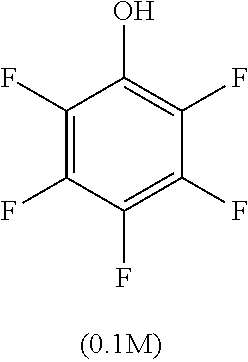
C1(F)=C(F)C(F)=C(F)C(F)=C1O
